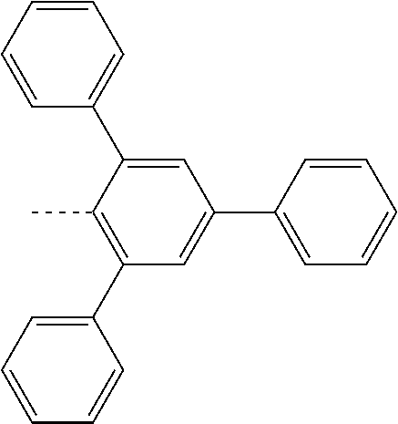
C1=CC=CC=C1C1=CC(C2=CC=CC=C2)=CC(C2=CC=CC=C2)=C1C
